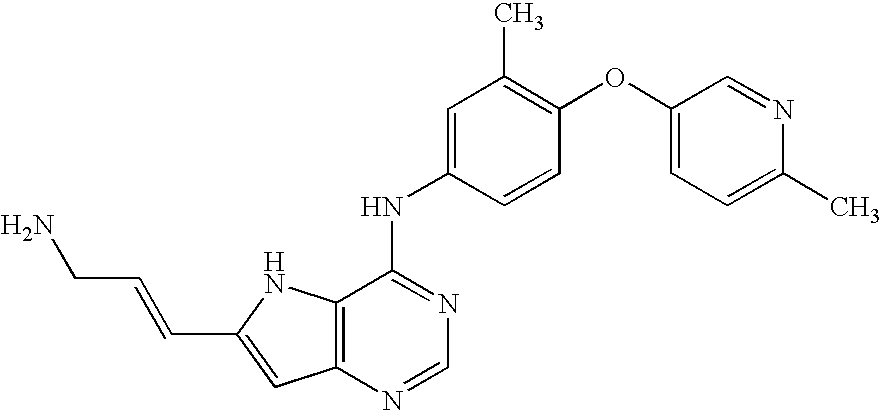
C(C1=CC2=C(N1)C(NC1=CC(C)=C(OC3=CC=C(C)N=C3)C=C1)=NC=N2)=CCN
